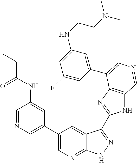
C1(C2=CN=CC(NC(CC)=O)=C2)=CN=C2C(=C1)C(C1=NC3=C(N1)C=NC=C3C1=CC(NCCN(C)C)=CC(F)=C1)=NN2
